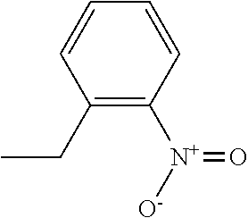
C1(CC)=C([N+]([O-])=O)C=CC=C1
